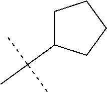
C1C(C(C)(C)C)CCC1
